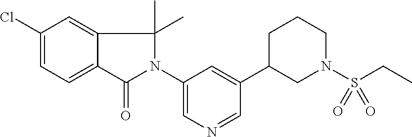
C1(Cl)=CC=C2C(=C1)C(C)(C)N(C1=CN=CC(C3CN(S(CC)(=O)=O)CCC3)=C1)C2=O
